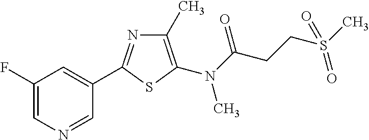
C1=C(F)C=C(C2=NC(C)=C(N(C(=O)CCS(C)(=O)=O)C)S2)C=N1
